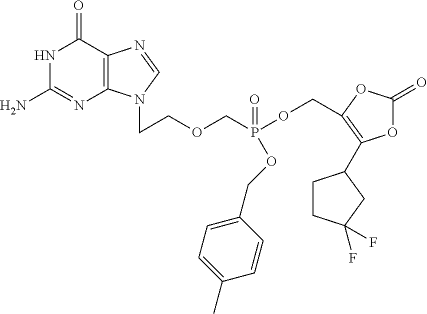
N1C(N)=NC2=C(C1=O)N=CN2CCOCP(OCC1=C(C2CCC(F)(F)C2)OC(=O)O1)(=O)OCC1=CC=C(C)C=C1
